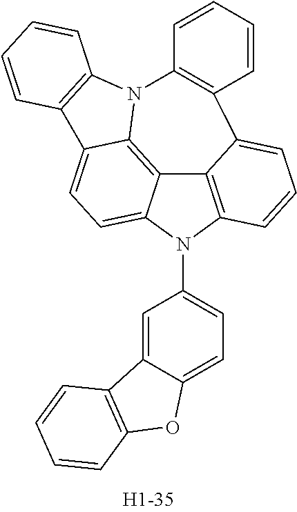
C12=C3N(C4=CC=C5C(=C4)C4=C(O5)C=CC=C4)C4=CC=C5C(=C14)N(C1=C5C=CC=C1)C1=C(C2=CC=C3)C=CC=C1
